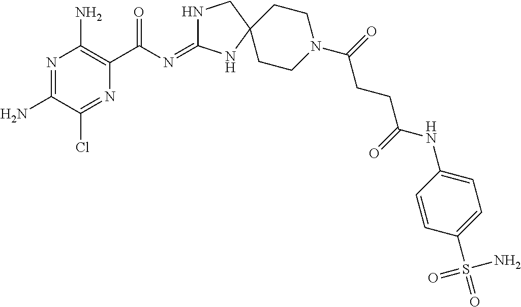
N1=C(N)C(Cl)=NC(C(=O)N=C2NCC3(N2)CCN(C(CCC(=O)NC2=CC=C(S(=O)(N)=O)C=C2)=O)CC3)=C1N
